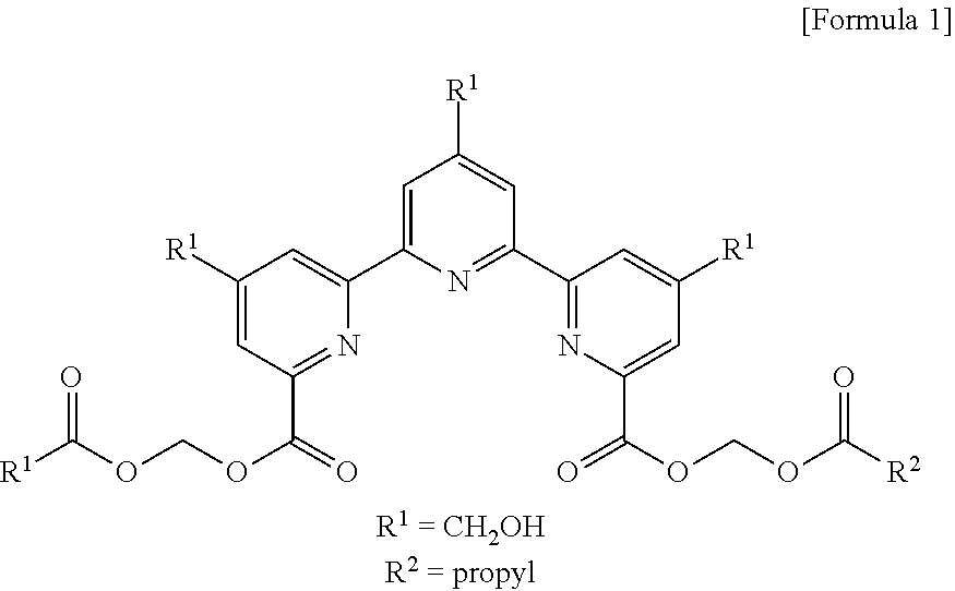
C1=C(C2=CC([R1])=CC(C(=O)OCOC([R1])=O)=N2)N=C(C2=NC(C(OCOC([R2])=O)=O)=CC([R1])=C2)C=C1[R1]
